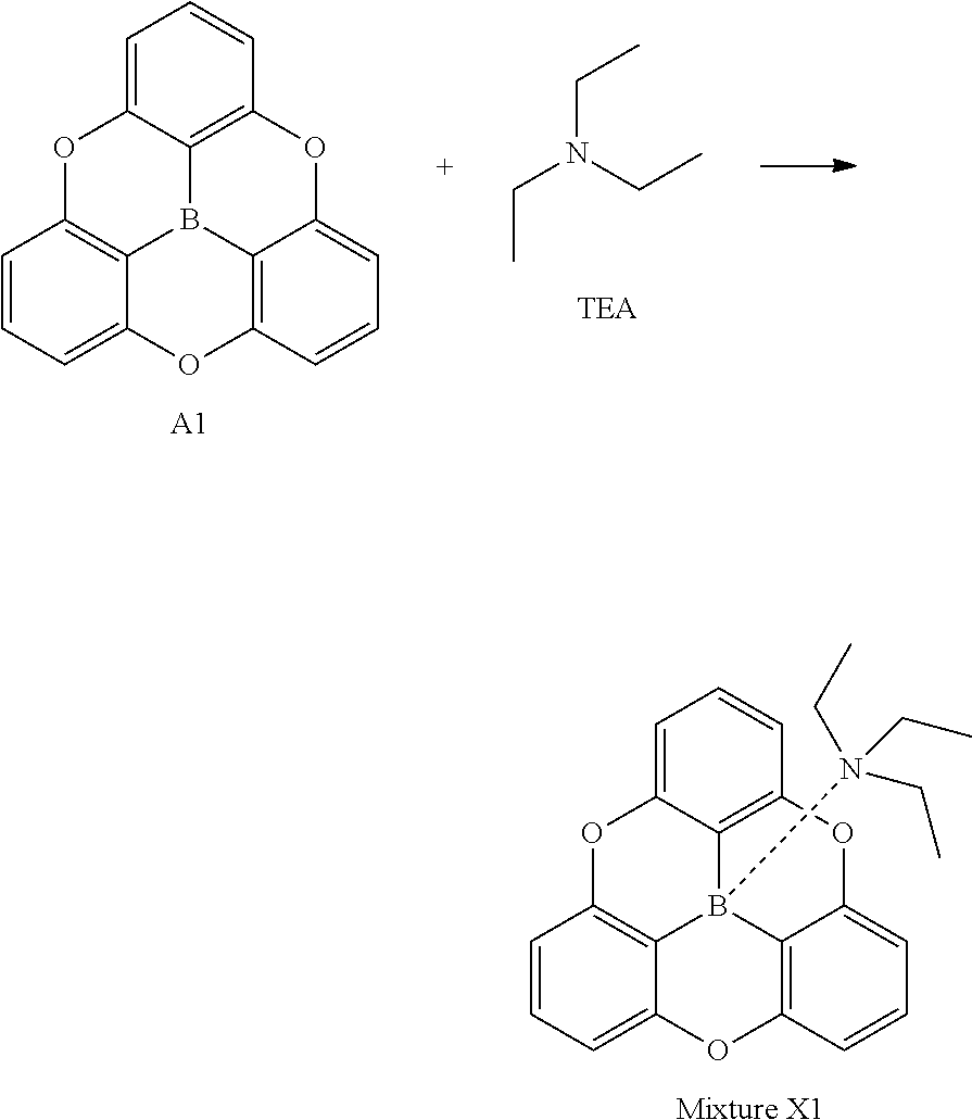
C1=CC=C2C3=C1OC1=CC=CC4=C1B3(N(CC)(CC)CC)C1=C(O2)C=CC=C1O4.[Mixture X1].C1=CC=C2C3=C1OC1=CC=CC4=C1B3C1=C(O2)C=CC=C1O4.[A1].C(N(CC)CC)C
